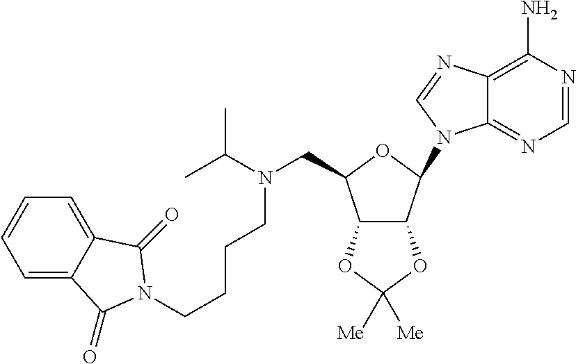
C12=C(N)N=CN=C1N(C1OC(CN(C(C)C)CCCCN3C(=O)C4=CC=CC=C4C3=O)C3C1OC([Me])([Me])O3)C=N2
